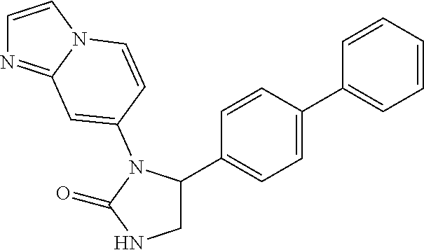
C1NC(=O)N(C2=CC3=NC=CN3C=C2)C1C1=CC=C(C2=CC=CC=C2)C=C1
